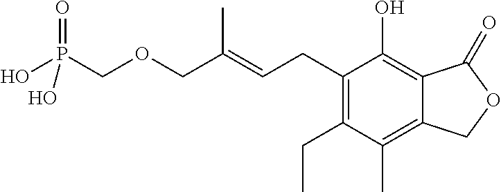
C1(CC=C(COCP(O)(O)=O)C)=C(CC)C(C)=C2C(=C1O)C(=O)OC2
